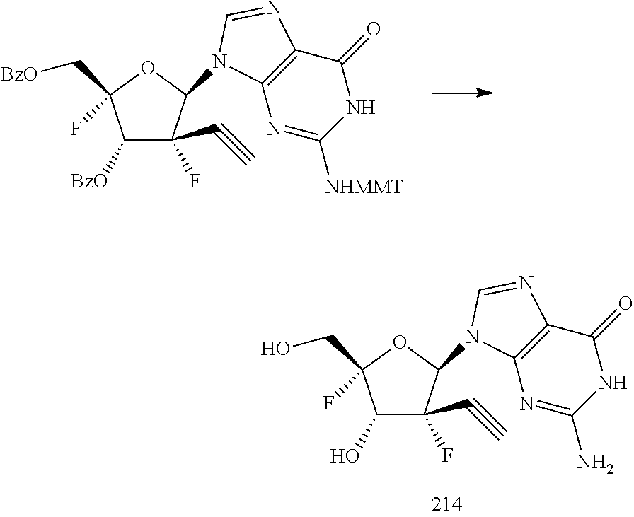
C1(O)C(F)(C#C)C(N2C3=C(C(=O)NC(N)=N3)N=C2)OC1(CO)F.C1([BzO])C(F)(C#C)C(N2C3=C(C(=O)NC([NHMMT])=N3)N=C2)OC1(C[BzO])F
